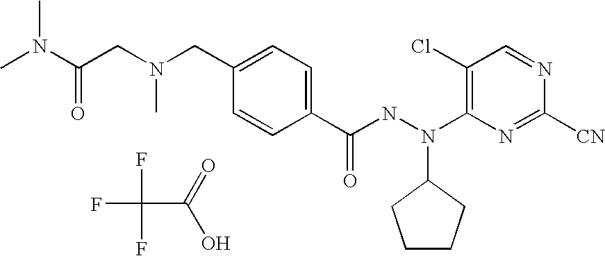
FC(C(=O)O)(F)F.O=C(CN(C)CC1=CC=C(C(NN(C2=C(Cl)C=NC([CN])=N2)C2CCCC2)=O)C=C1)N(C)C
